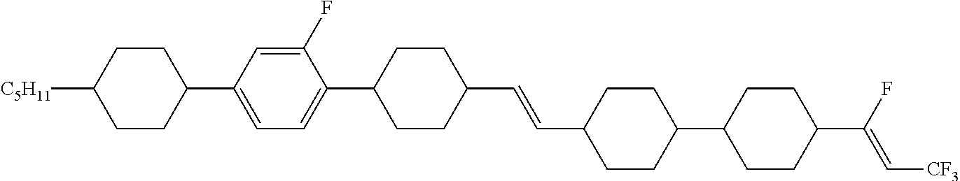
C1CC(C2=CC=C(C3CCC(C=CC4CCC(C5CCC(C(F)=C[CF3])CC5)CC4)CC3)C(F)=C2)CCC1[C5H11]
